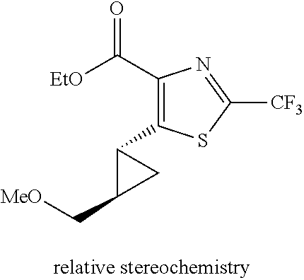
C(C1=C(C2C(C[MeO])C2)SC([CF3])=N1)(=O)[EtO]
